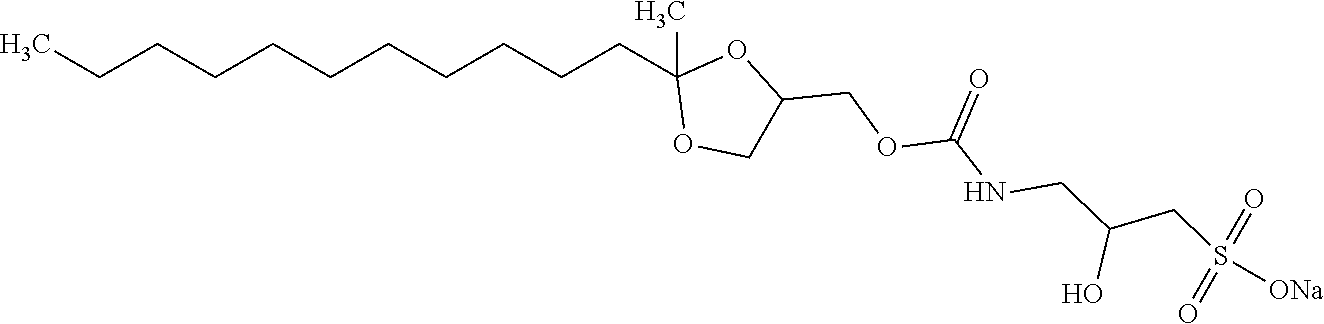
CCCCCCCCCCCC1(C)OCC(COC(NCC(CS([ONa])(=O)=O)O)=O)O1
